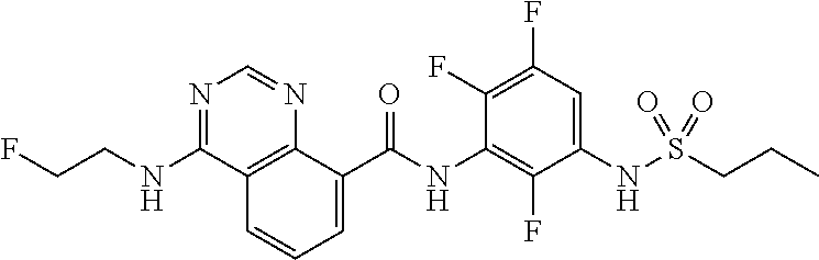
O=C(NC1=C(F)C(NS(CCC)(=O)=O)=CC(F)=C1F)C1=CC=CC2=C1N=CN=C2NCCF
